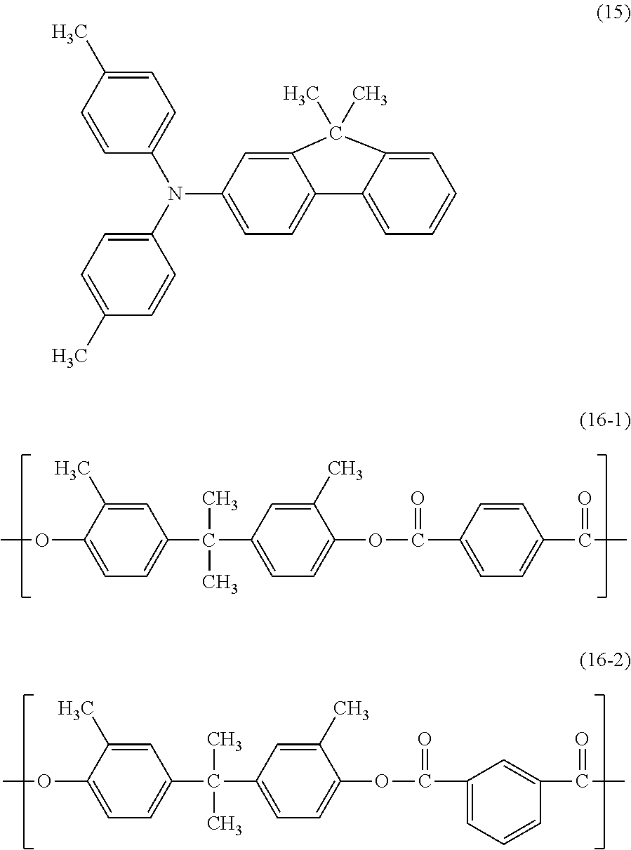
COC1=CC=C(C(C)(C)C2=CC=C(OC(=O)C3=CC=C(C(=O)C)C=C3)C(C)=C2)C=C1C.COC1=CC=C(C(C)(C)C2=CC=C(OC(=O)C3=CC=CC(C(=O)C)=C3)C(C)=C2)C=C1C.C1=CC(N(C2=CC=C(C)C=C2)C2=CC=C3C(=C2)C(C)(C)C2=CC=CC=C32)=CC=C1C
